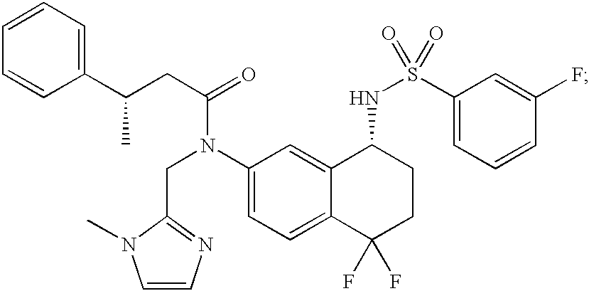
C1(C(CC(=O)N(C2=CC=C3C(=C2)C(NS(=O)(C2=CC=CC(F)=C2)=O)CCC3(F)F)CC2=NC=CN2C)C)=CC=CC=C1
